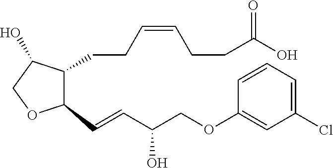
C1(CCC=CCCC(O)=O)C(O)COC1C=CC(COC1=CC(Cl)=CC=C1)O
